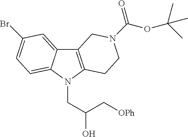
C12=C(N(CC(C[OPh])O)C3=CC=C(Br)C=C13)CCN(C(OC(C)(C)C)=O)C2
